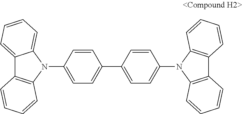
C1=CC(N2C3=C(C4=CC=CC=C42)C=CC=C3)=CC=C1C1=CC=C(N2C3=C(C4=C2C=CC=C4)C=CC=C3)C=C1
